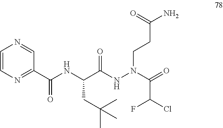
C(C(NN(CCC(N)=O)C(=O)C(Cl)F)=O)(NC(=O)C1=NC=CN=C1)CC(C)(C)C
